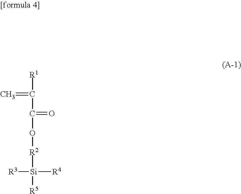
[R1]C(C(=O)O[R2][Si]([R5])([R3])[R4])=C
